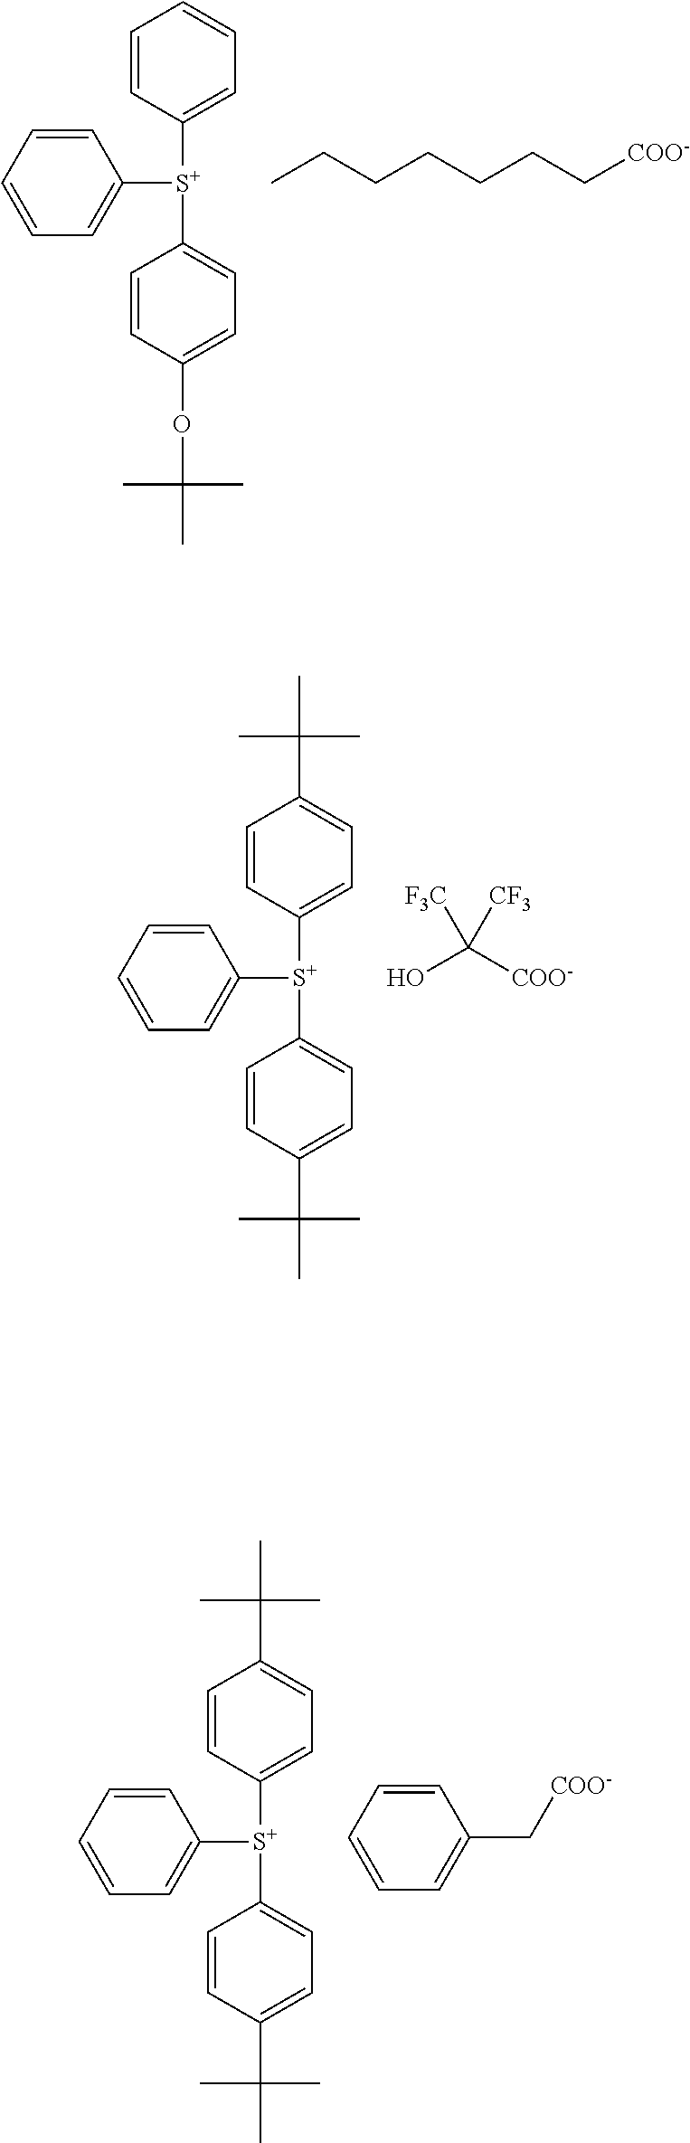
CCCCCCC[COO-].C1=CC([S+](C2=CC=CC=C2)C2=CC=C(OC(C)(C)C)C=C2)=CC=C1.OC([COO-])([F3C])[CF3].C1=CC([S+](C2=CC=CC=C2)C2=CC=C(C(C)(C)C)C=C2)=CC=C1C(C)(C)C.C1=CC=C(C[COO-])C=C1.C1=CC([S+](C2=CC=CC=C2)C2=CC=C(C(C)(C)C)C=C2)=CC=C1C(C)(C)C
